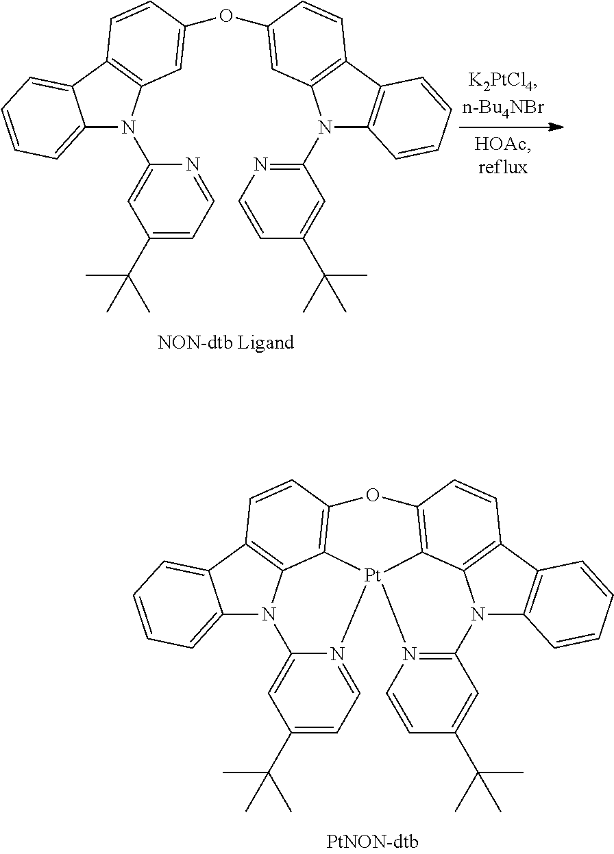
C12=CC=CC=C1C1=C(N2C2=CC(C(C)(C)C)=CC=N2)C=C(OC2=CC3=C(C4=C(N3C3=NC=CC(C(C)(C)C)=C3)C=CC=C4)C=C2)C=C1.C12=CC=CC=C1C1=C3N2C2=CC(C(C)(C)C)=CC=N2[Pt]24C3=C(C=C1)OC1=C2C2=C(C3=C(N2C2=N4C=CC(C(C)(C)C)=C2)C=CC=C3)C=C1
